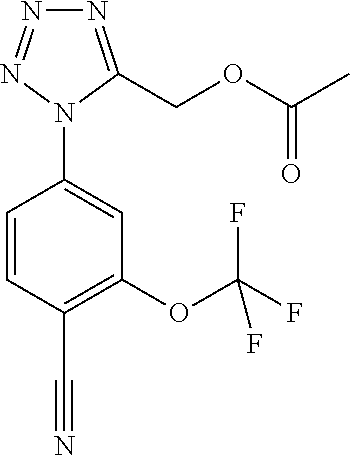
C1=CC(C#N)=C(OC(F)(F)F)C=C1N1C(COC(C)=O)=NN=N1
